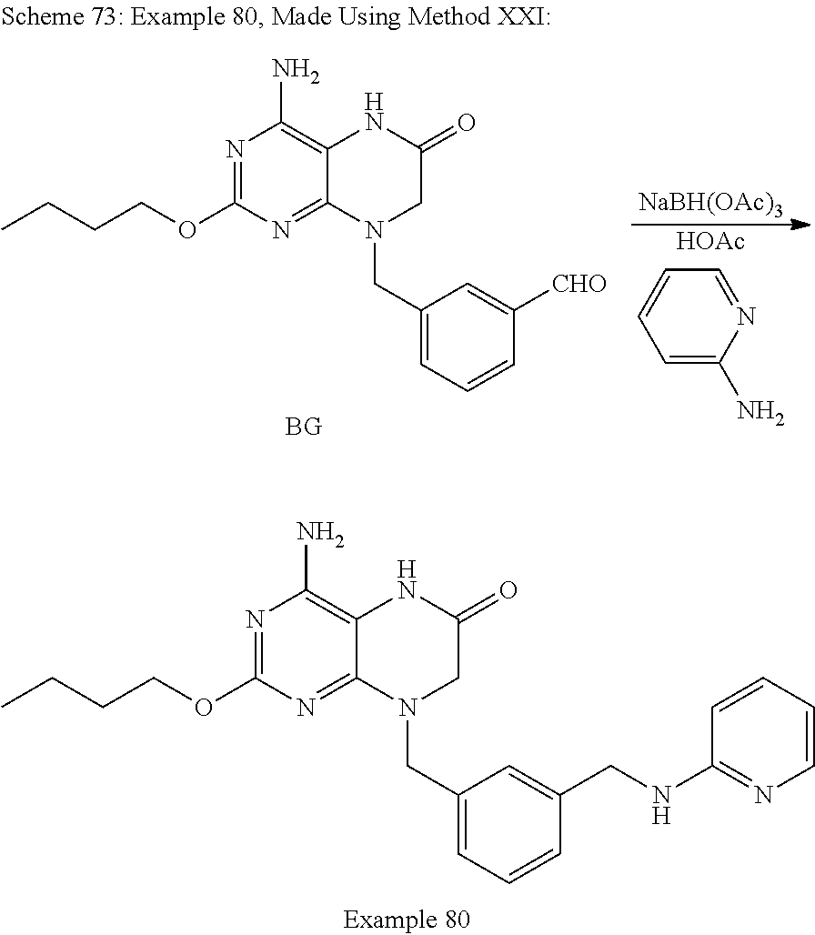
O(CCCC)C1=NC(N)=C2C(=N1)N(CC1=CC=CC(CNC3=NC=CC=C3)=C1)CC(=O)N2.C1=C(N)N=CC=C1.[HOAc].[NaBH(OAc)3].O(CCCC)C1=NC(N)=C2C(=N1)N(CC1=CC=CC([CHO])=C1)CC(=O)N2
